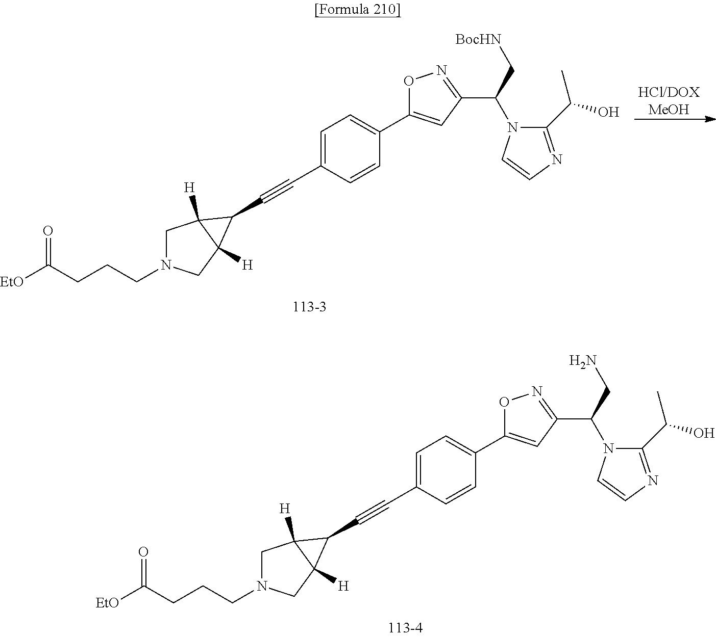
[HCl/DOXMeOH].C1N(CCCC([EtO])=O)CC2([H])C1([H])C2C#CC1=CC=C(C2=CC(C(N3C(C(C)O)=NC=C3)C[BocHN])=NO2)C=C1.C1N(CCCC([EtO])=O)CC2([H])C1([H])C2C#CC1=CC=C(C2=CC(C(N3C(C(C)O)=NC=C3)CN)=NO2)C=C1
